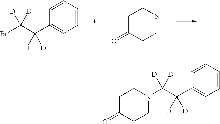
C1=CC=CC(C(C(Br)([D])[D])([D])[D])=C1.C1C(=O)CCNC1.C1=CC=CC(C(C(N2CCC(=O)CC2)([D])[D])([D])[D])=C1
